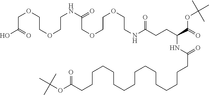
C(C(=O)O)OCCOCCNC(COCCOCCNC(CCC(NC(CCCCCCCCCCCCCCCCC(=O)OC(C)(C)C)=O)C(=O)OC(C)(C)C)=O)=O
